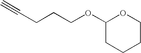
C1(OCCCC#C)CCCCO1
